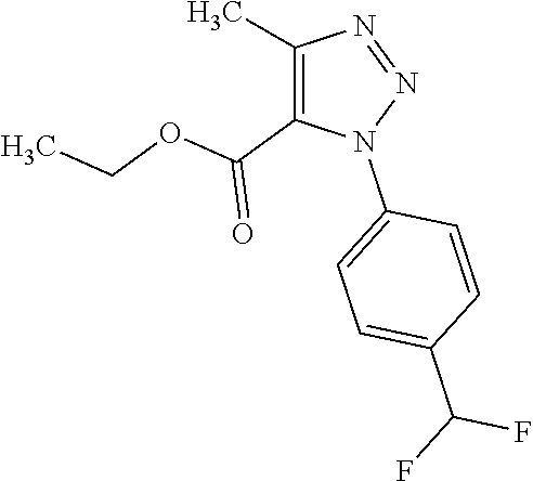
C1(C)=C(C(OCC)=O)N(C2=CC=C(C(F)F)C=C2)N=N1
